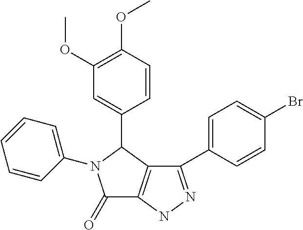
C1(=O)C2=C(C(C3=CC(OC)=C(OC)C=C3)N1C1=CC=CC=C1)C(C1=CC=C(Br)C=C1)=NN2
